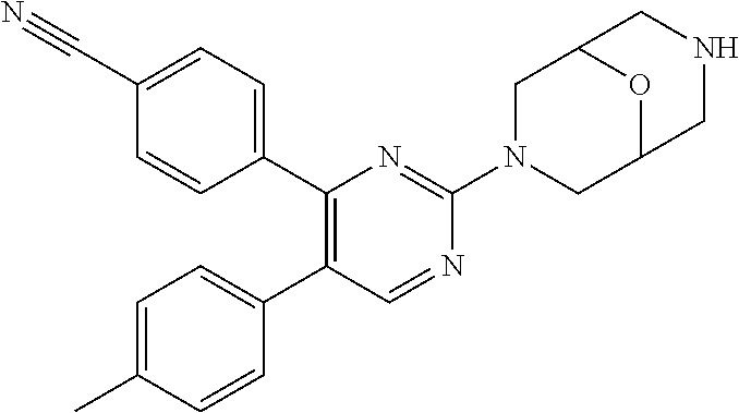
C1(C#N)=CC=C(C2=C(C3=CC=C(C)C=C3)C=NC(N3CC4OC(C3)CNC4)=N2)C=C1
